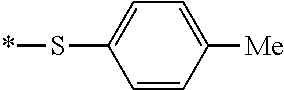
C1=CC([Me])=CC=C1S*
